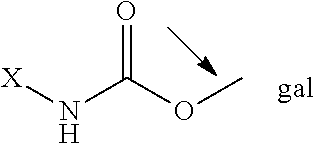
O=C(OC)N[X]
